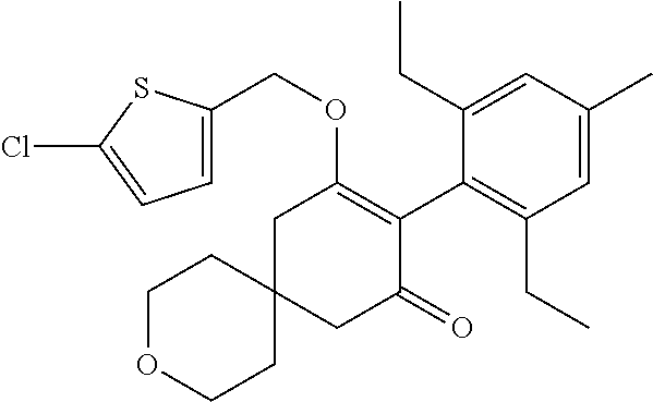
C1OCCC2(C1)CC(=O)C(C1=C(CC)C=C(C)C=C1CC)=C(OCC1=CC=C(Cl)S1)C2
